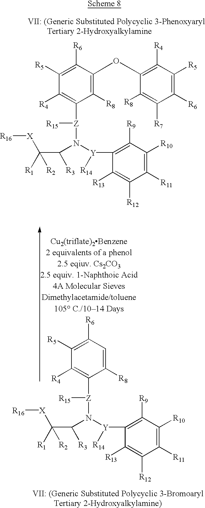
C1([R5])=C([R6])C(OC2=C([R4])C([R5])=C([R6])C([R7])=C2[R8])=C([R8])C([Z]([R15])N([Y](C2=C([R9])C([R10])=C([R11])C([R12])=C2[R13])[R14])C(C([R2])([R1])[X][R16])[R3])=C1[R4].C1([R5])=C([R6])C=C([R8])C([Z]([R15])N([Y](C2=C([R9])C([R10])=C([R11])C([R12])=C2[R13])[R14])C(C([R2])([R1])[X][R16])[R3])=C1[R4]
